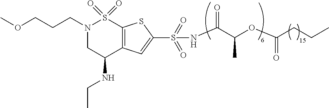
N1(CCCOC)CC(NCC)C2=C(S1(=O)=O)SC(S(=O)(=O)NC(=O)C(C)OC(CCC)=O)=C2
